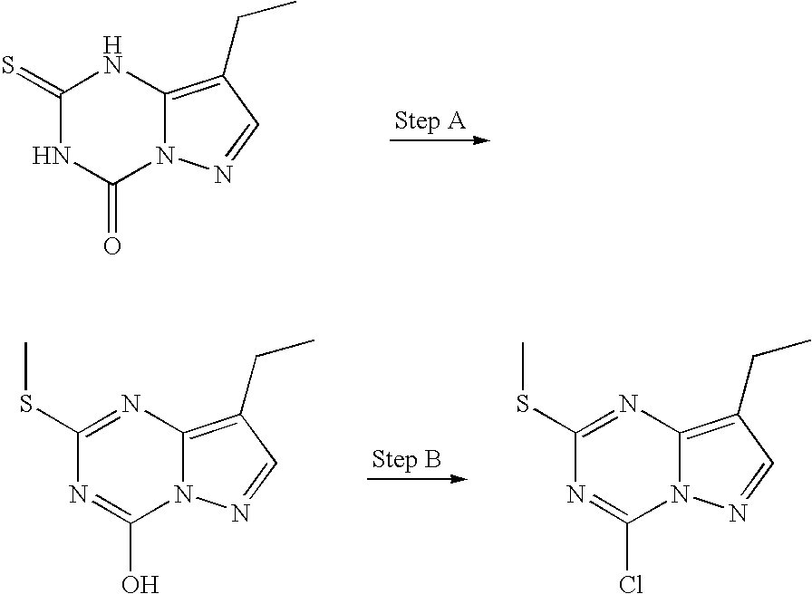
C1(=S)NC(=O)N2C(=C(CC)C=N2)N1.C1(SC)=NC2=C(CC)C=NN2C(O)=N1.C1(SC)=NC2=C(CC)C=NN2C(Cl)=N1
